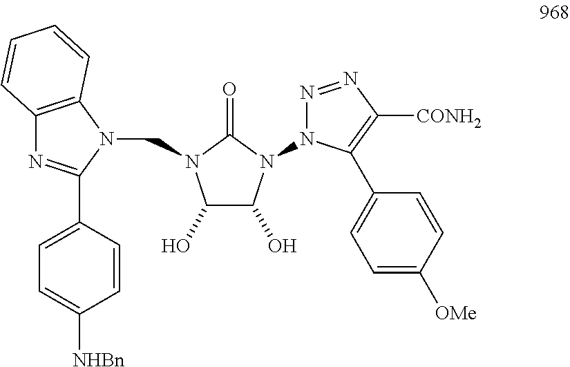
C1(O)C(O)N(N2N=NC([CONH2])=C2C2=CC=C([OMe])C=C2)C(=O)N1CN1C(C2=CC=C([NHBn])C=C2)=NC2=C1C=CC=C2
